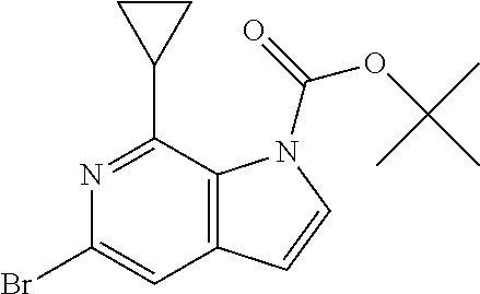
C12=C(C(C3CC3)=NC(Br)=C1)N(C(=O)OC(C)(C)C)C=C2
